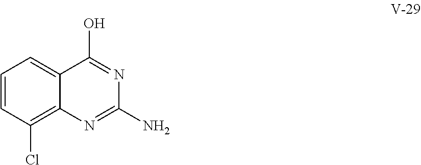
C1=CC(Cl)=C2C(=C1)C(O)=NC(N)=N2
